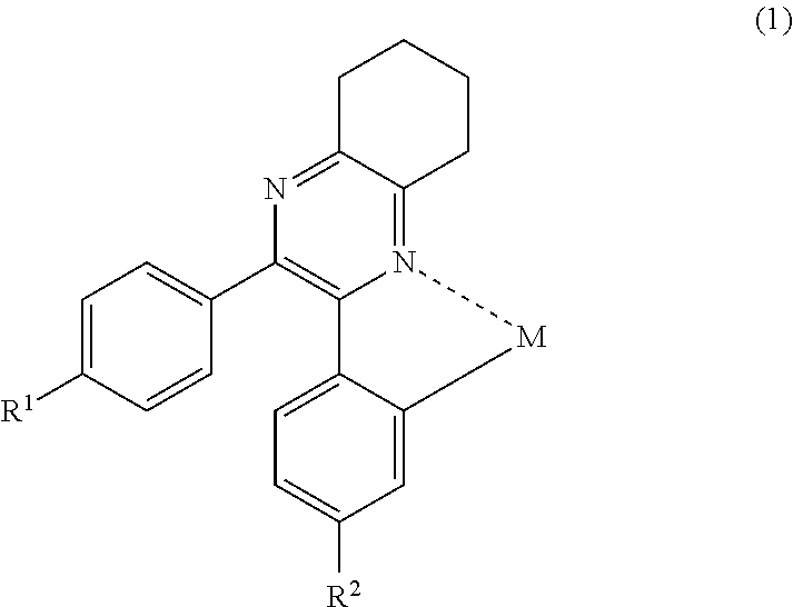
C1=C([R1])C=CC(C2=C3N(=C4C(=N2)CCCC4)[M]C2=CC([R2])=CC=C32)=C1
